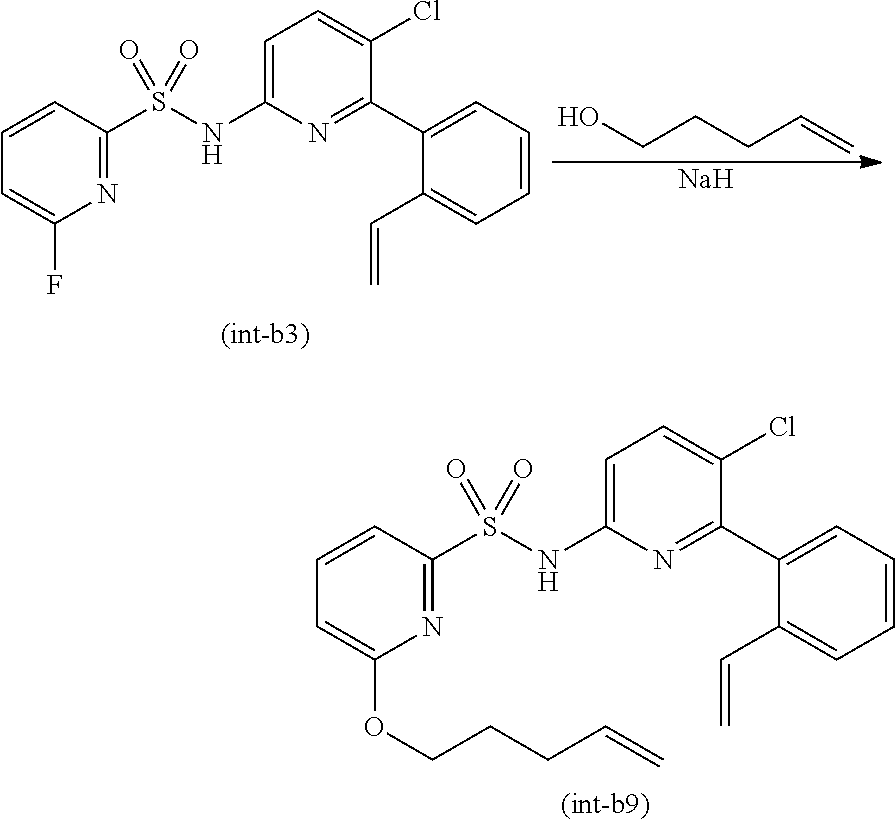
N1=C(S(NC2=CC=C(Cl)C(C3=CC=CC=C3C=C)=N2)(=O)=O)C=CC=C1F.OCCCC=C.[Na].N1=C(S(NC2=CC=C(Cl)C(C3=CC=CC=C3C=C)=N2)(=O)=O)C=CC=C1OCCCC=C
